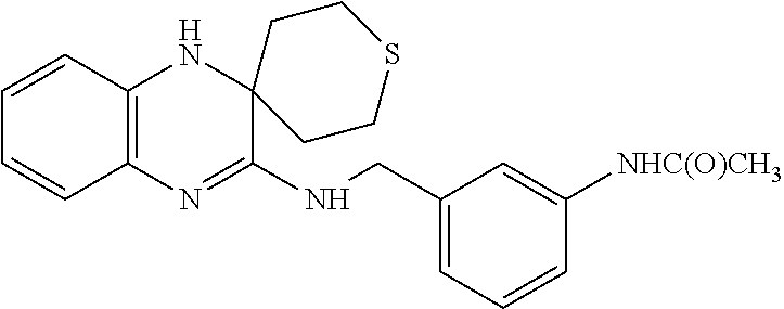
C1=CC2=C(C=C1)N=C(NCC1=CC=CC([NHC(O)CH3])=C1)C1(N2)CCSCC1
